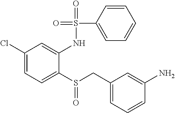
C1(Cl)=CC=C(S(CC2=CC=CC(N)=C2)=O)C(NS(C2=CC=CC=C2)(=O)=O)=C1
